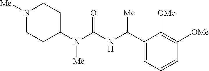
N1([Me])CCC(N(C(NC(C2=CC=CC([OMe])=C2[OMe])[Me])=O)[Me])CC1
